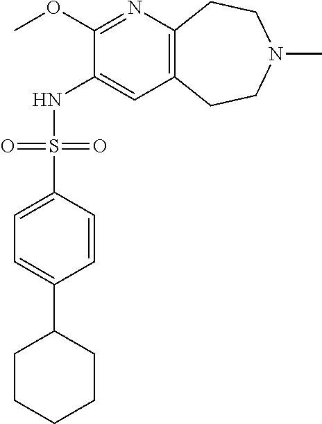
C12=C(CCN(C)CC1)C=C(NS(C1=CC=C(C3CCCCC3)C=C1)(=O)=O)C(OC)=N2
